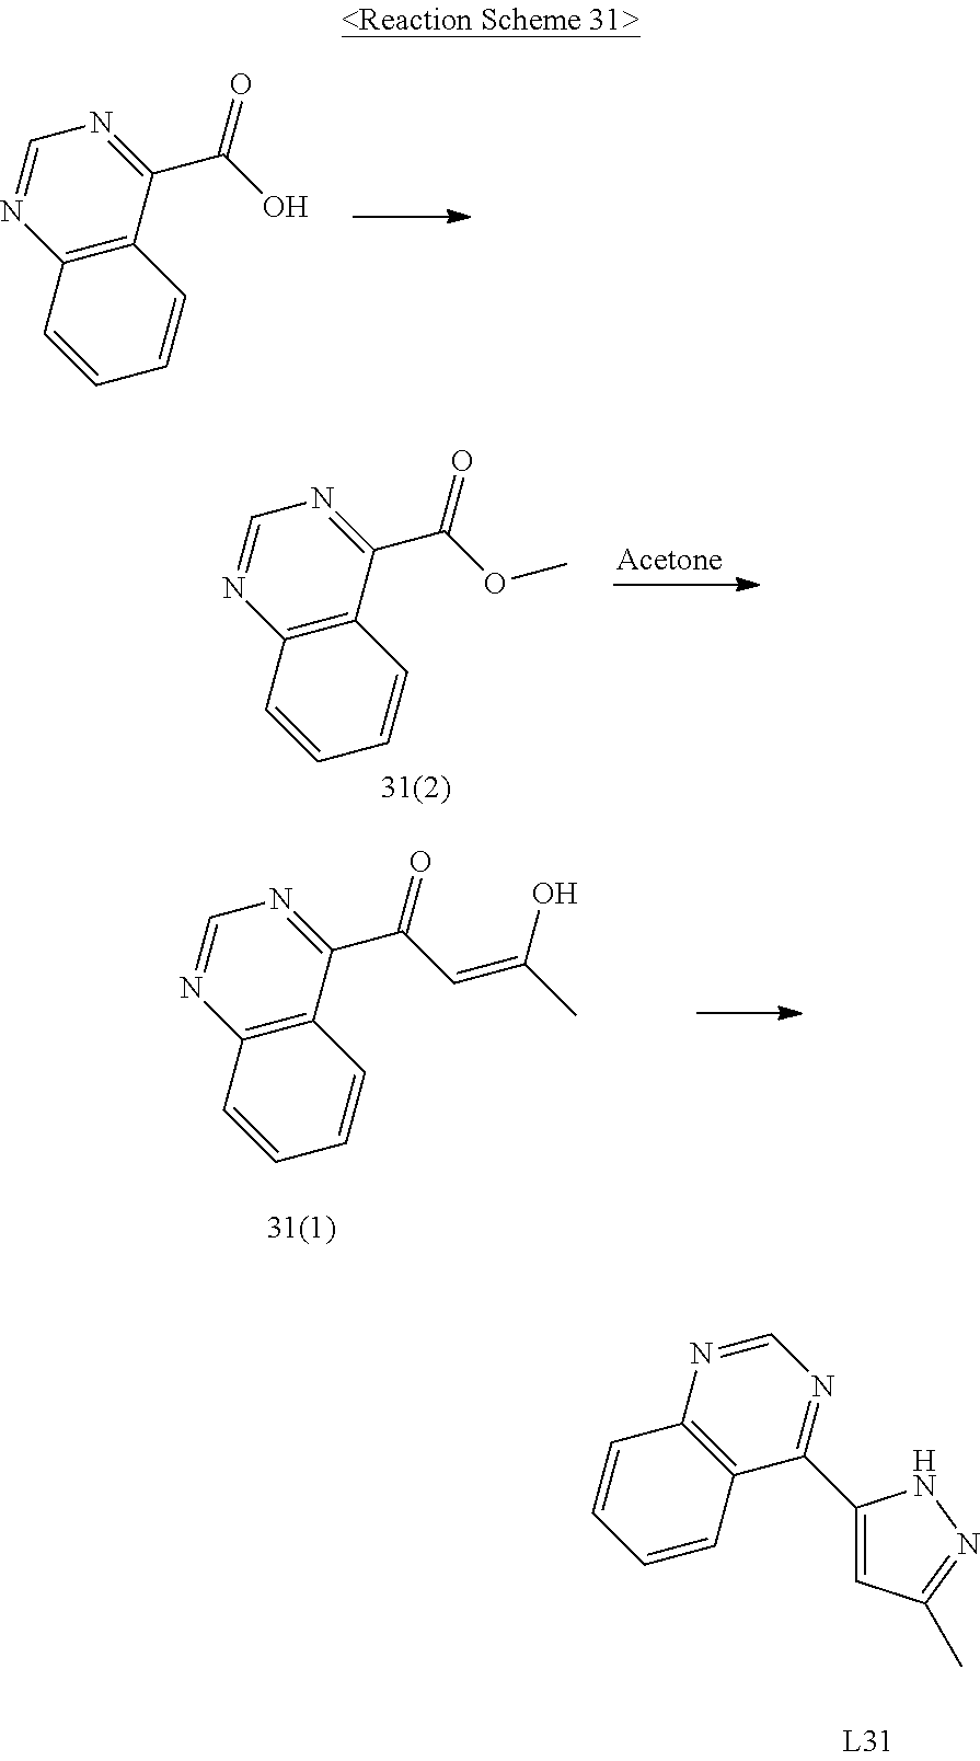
C1=NC2=C(C(C(=O)C=C(C)O)=N1)C=CC=C2.N1=CN=C(C2=CC(C)=NN2)C2=C1C=CC=C2.C1=NC2=C(C(C(O)=O)=N1)C=CC=C2.C1=NC2=C(C(C(OC)=O)=N1)C=CC=C2
